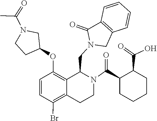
C1C2=C(C(=O)N1CC1C3=C(OC4CCN(C(=O)C)C4)C=CC(Br)=C3CCN1C(C1CCCCC1C(=O)O)=O)C=CC=C2
